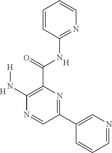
C1=NC=C(C2=NC(C(=O)NC3=NC=CC=C3)=C(N[H])N=C2)C=C1.[H].[H]
